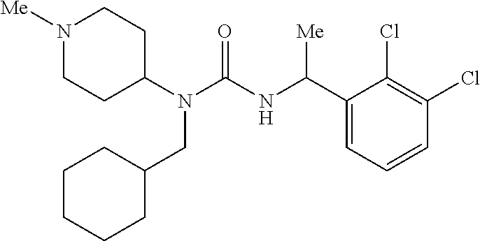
N1([Me])CCC(N(C(=O)NC(C2=CC=CC(Cl)=C2Cl)[Me])CC2CCCCC2)CC1
